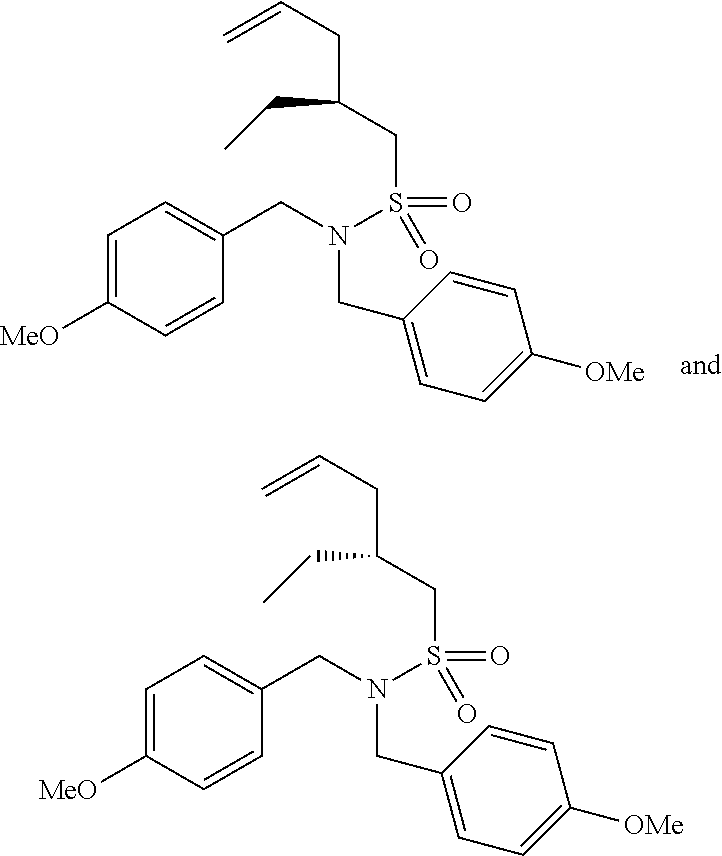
C1=C([MeO])C=CC(CN(CC2=CC=C([OMe])C=C2)S(CC(CC=C)CC)(=O)=O)=C1.C1=C([MeO])C=CC(CN(CC2=CC=C([OMe])C=C2)S(CC(CC=C)CC)(=O)=O)=C1
